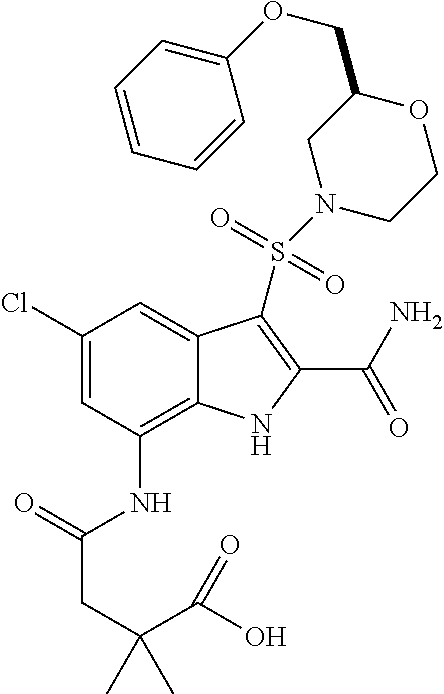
C1(Cl)=CC(NC(CC(C)(C(O)=O)C)=O)=C2C(=C1)C(S(=O)(N1CCOC(COC3=CC=CC=C3)C1)=O)=C(C(N)=O)N2
